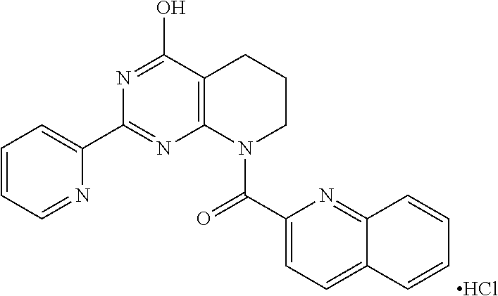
C1=CC=NC(C2=NC3=C(C(O)=N2)CCCN3C(C2=CC=C3C(=N2)C=CC=C3)=O)=C1.Cl
